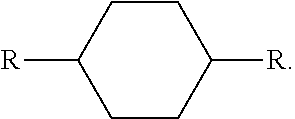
C1([R])CCC([R])CC1
